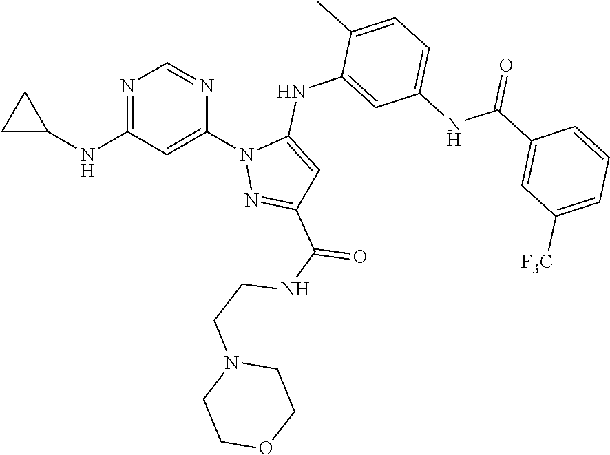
N1=C(NC2CC2)C=C(N2N=C(C(NCCN3CCOCC3)=O)C=C2NC2=CC(NC(C3=CC([F3C])=CC=C3)=O)=CC=C2C)N=C1
